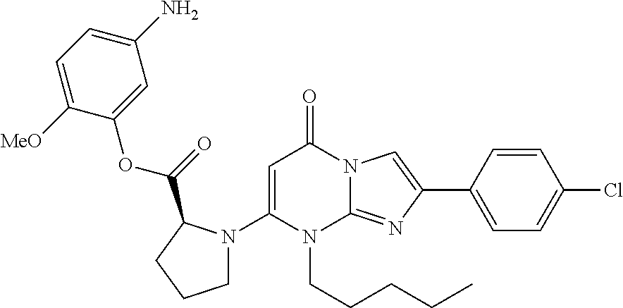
C1(N2CCCC2C(=O)OC2=CC(N)=CC=C2[MeO])=CC(=O)N2C(=NC(C3=CC=C(Cl)C=C3)=C2)N1CCCCC
